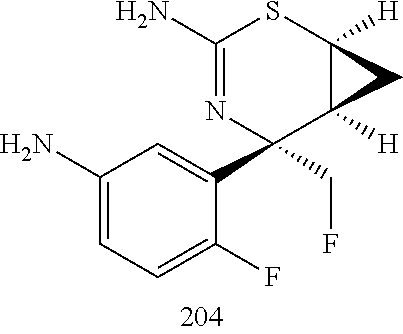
C1(N)=CC=C(F)C(C2(CF)C3([H])C([H])(SC(N)=N2)C3)=C1
